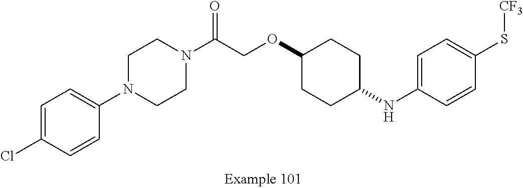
C1=C(Cl)C=CC(N2CCN(C(COC3CCC(NC4=CC=C(S[CF3])C=C4)CC3)=O)CC2)=C1
